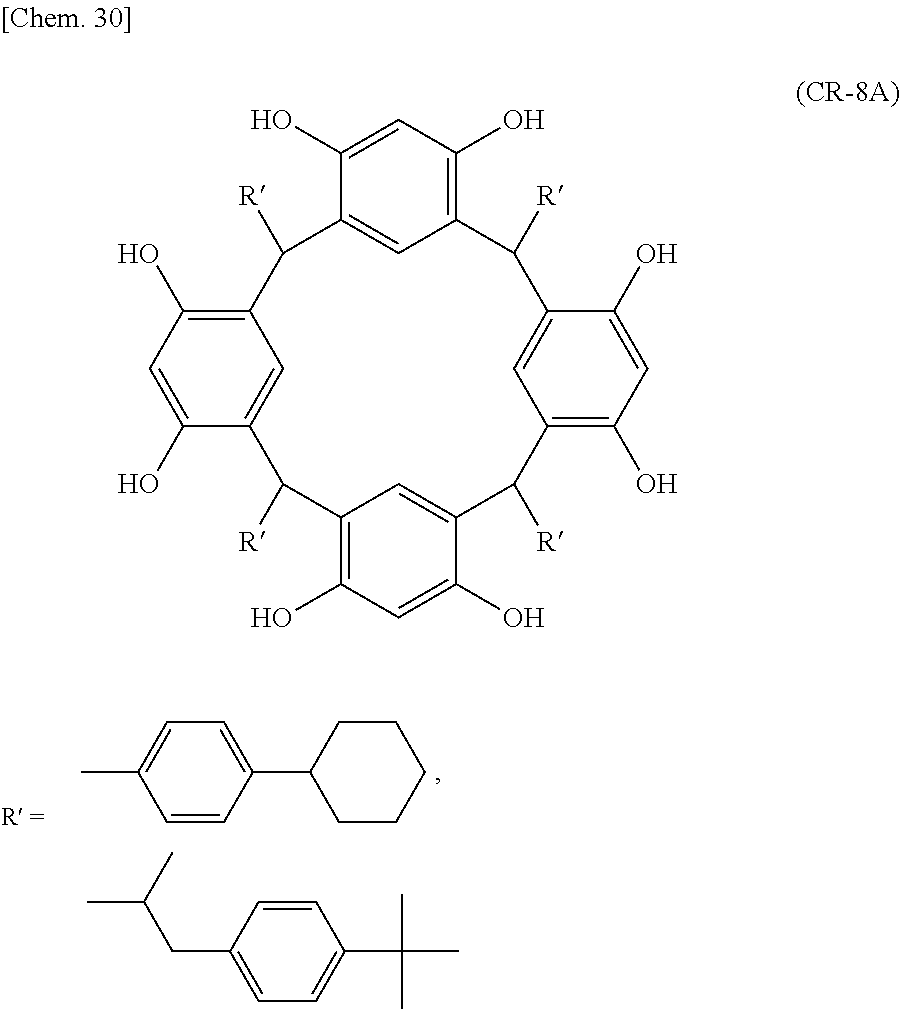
CC1=CC=C(C2CCCCC2)C=C1.CC(C)CC1=CC=C(C(C)(C)C)C=C1.C1(O)=CC(O)=C2C=C1C([R])C1=C(O)C=C(O)C(=C1)C([R])C1=C(O)C=C(O)C(=C1)C([R])C1=C(O)C=C(O)C(=C1)C2[R]
